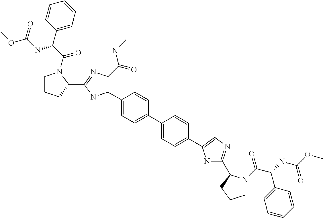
C1CCC(C2=NC(C(NC)=O)=C(C3=CC=C(C4=CC=C(C5=CN=C(C6N(C(C(C7=CC=CC=C7)NC(OC)=O)=O)CCC6)N5)C=C4)C=C3)N2)N1C(C(C1=CC=CC=C1)NC(OC)=O)=O
